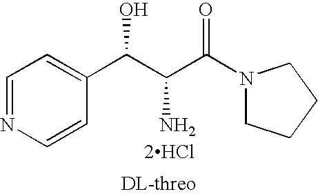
C1=NC=CC(C(C(C(N2CCCC2)=O)N)O)=C1.[2HCl]
